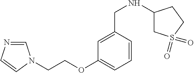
N1=CN(CCOC2=CC=CC(CNC3CS(=O)(=O)CC3)=C2)C=C1
